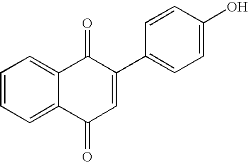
C1=CC=C2C(=C1)C(=O)C(C1=CC=C(O)C=C1)=CC2=O
